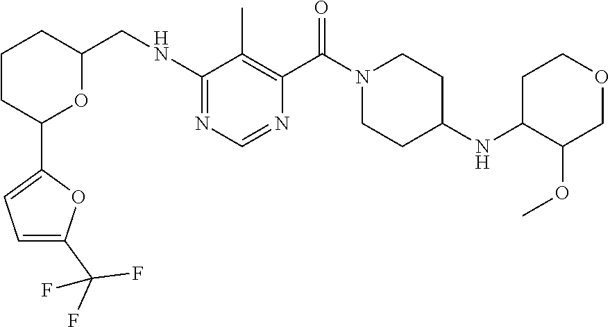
C1CC(C2=CC=C(C(F)(F)F)O2)OC(CNC2=NC=NC(C(N3CCC(NC4C(OC)COCC4)CC3)=O)=C2C)C1
